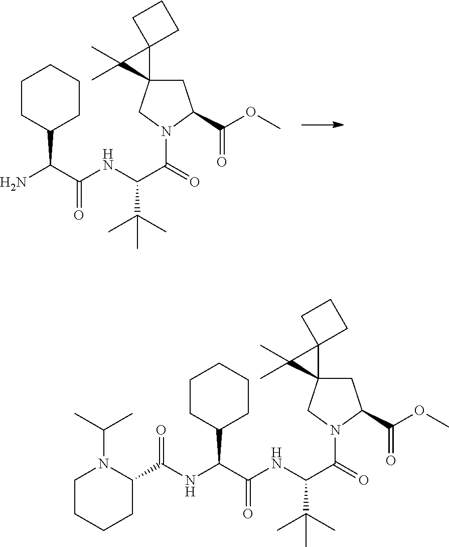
N(C(C(=O)N1CC2(CC1C(OC)=O)C1(C2(C)C)CCC1)C(C)(C)C)C(C(N)C1CCCCC1)=O.N(C(C(=O)N1CC2(CC1C(OC)=O)C1(C2(C)C)CCC1)C(C)(C)C)C(C(NC(C1N(C(C)C)CCCC1)=O)C1CCCCC1)=O
